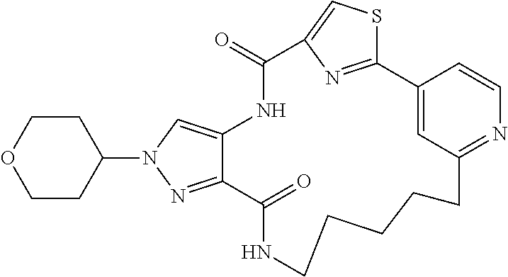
C12=NN(C3CCOCC3)C=C1NC(=O)C1=CSC(=N1)C1=CC(=NC=C1)CCCCCNC2=O
